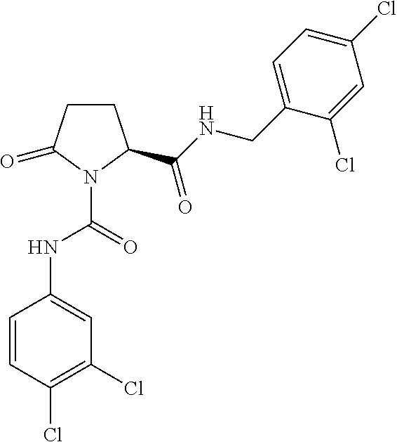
C1CC(C(NCC2=CC=C(Cl)C=C2Cl)=O)N(C(=O)NC2=CC(Cl)=C(Cl)C=C2)C1=O
